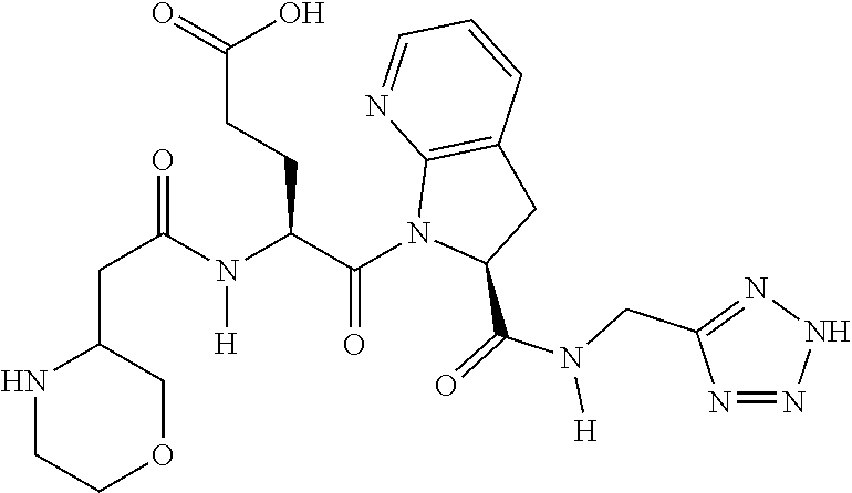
C(C1NCCOC1)C(N(C(C(N1C(C(=O)N(CC2=NNN=N2)[H])CC2=C1N=CC=C2)=O)CCC(=O)O)[H])=O
